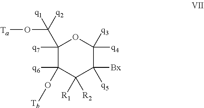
C1([q6])(O[Tb])C([R1])([R2])C([Bx])([q5])C([q4])([q3])OC1(C([q1])(O[Ta])[q2])[q7]
